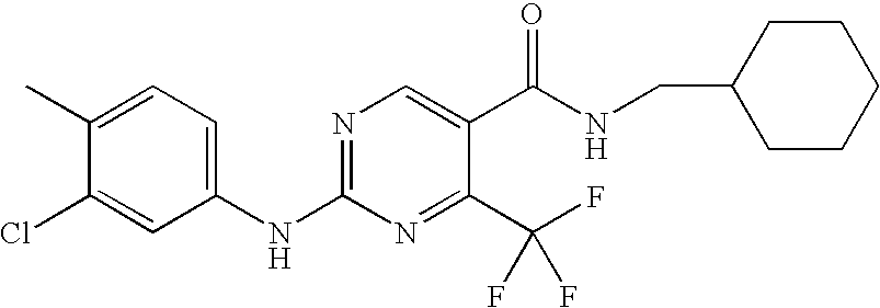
C1(NC2=NC=C(C(NCC3CCCCC3)=O)C(C(F)(F)F)=N2)=CC=C(C)C(Cl)=C1
